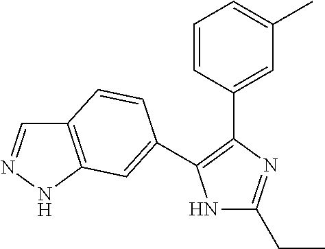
N1C(CC)=NC(C2=CC(C)=CC=C2)=C1C1=CC2=C(C=NN2)C=C1
